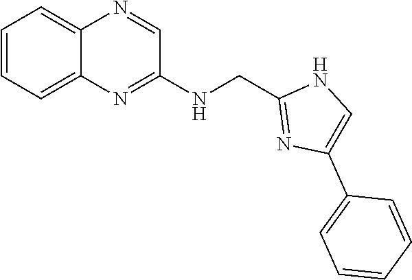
C1=CC=C2C(=C1)N=CC(NCC1=NC(C3=CC=CC=C3)=CN1)=N2
